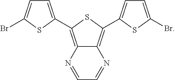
C12=C(C3=CC=C(Br)S3)SC(C3=CC=C(Br)S3)=C1N=CC=N2
